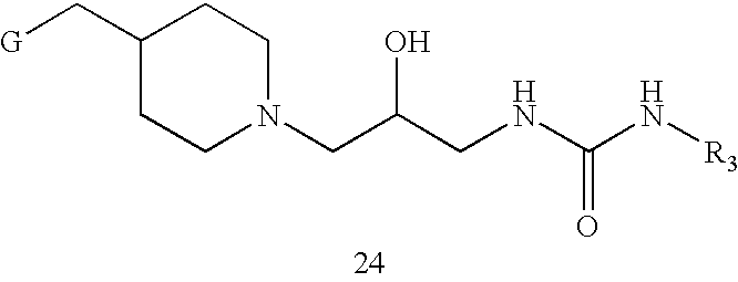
C1(C[G])CCN(CC(CNC(N[R3])=O)O)CC1
